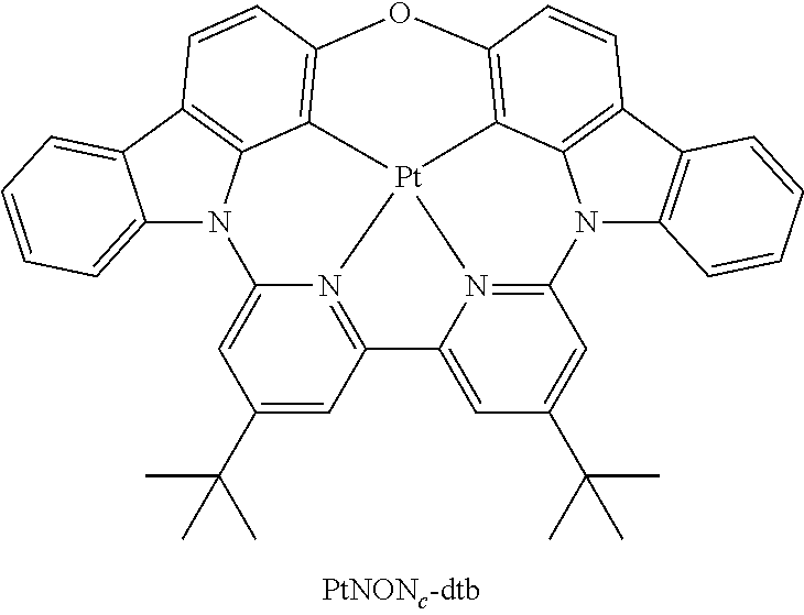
C1(C(C)(C)C)=CC2=N3C(=C1)N1C4=CC=CC=C4C4=C1C1=C(C=C4)OC4=C5C6=C(C7=C(N6C6=N(C2=CC(C(C)(C)C)=C6)[Pt]315)C=CC=C7)C=C4
